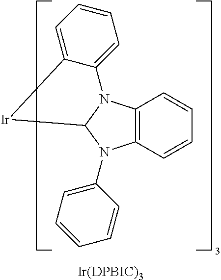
C12=C(N3C(N1C1=CC=CC=C1)[Ir]C1=CC=CC=C31)C=CC=C2.[Ir(DPBIC)3]
